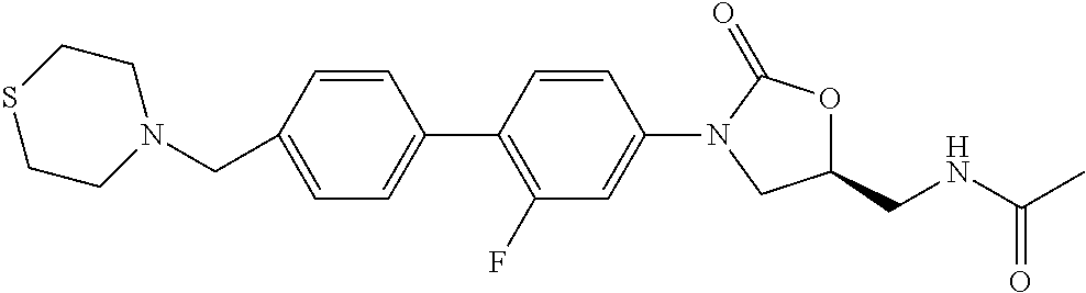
C1(CN2CCSCC2)=CC=C(C2=C(F)C=C(N3CC(CNC(C)=O)OC3=O)C=C2)C=C1
